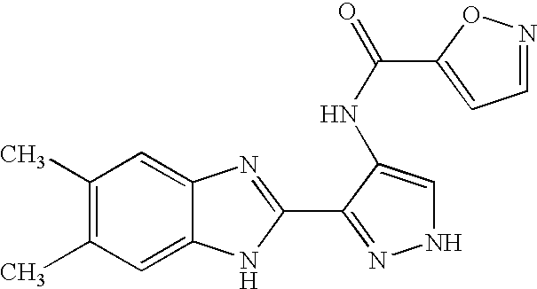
C1(C)=C(C)C=C2C(=C1)N=C(C1=NNC=C1NC(=O)C1=CC=NO1)N2
